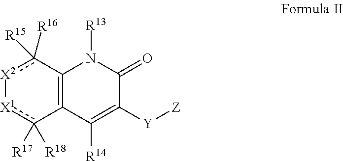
C12=C(C([R14])=C([Y][Z])C(=O)N1[R13])c([R17])([R18])[X1][X2]c2([R16])[R15]
